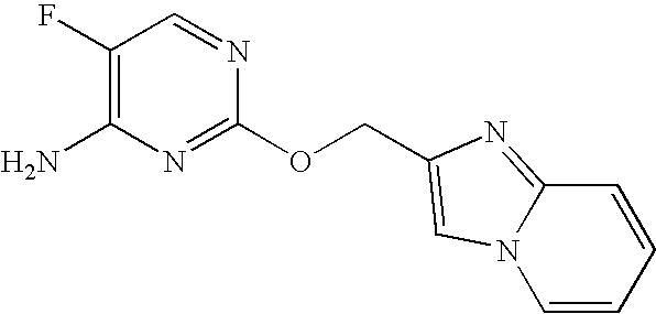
C1(F)=C(N)N=C(OCC2=CN3C=CC=CC3=N2)N=C1
